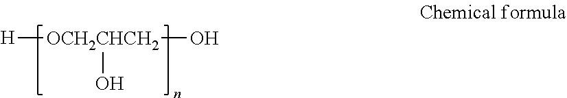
[H][OCH2CHCH2](O)O
